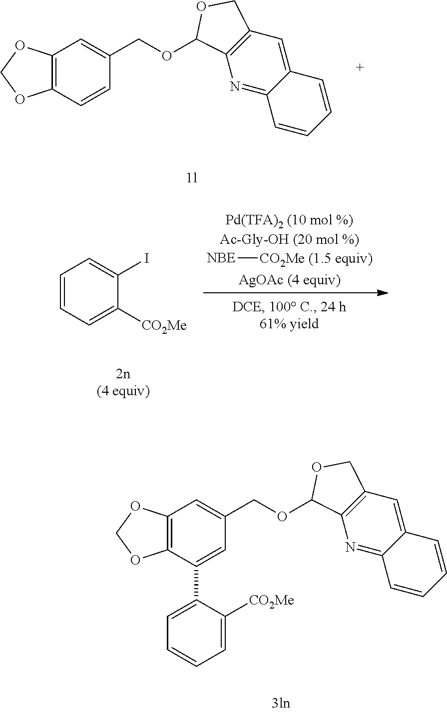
C12=C(C=CC(COC3C4=C(C=C5C(=N4)C=CC=C5)CO3)=C1)OCO2.C1=CC=C([CO2Me])C(I)=C1.[NBE][CO2Me (1.5 equiv)].C12=C(C(C3=CC=CC=C3[CO2Me])=CC(COC3C4=C(C=C5C(=N4)C=CC=C5)CO3)=C1)OCO2
